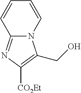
C12=NC([CO2Et])=C(CO)N1C=CC=C2
